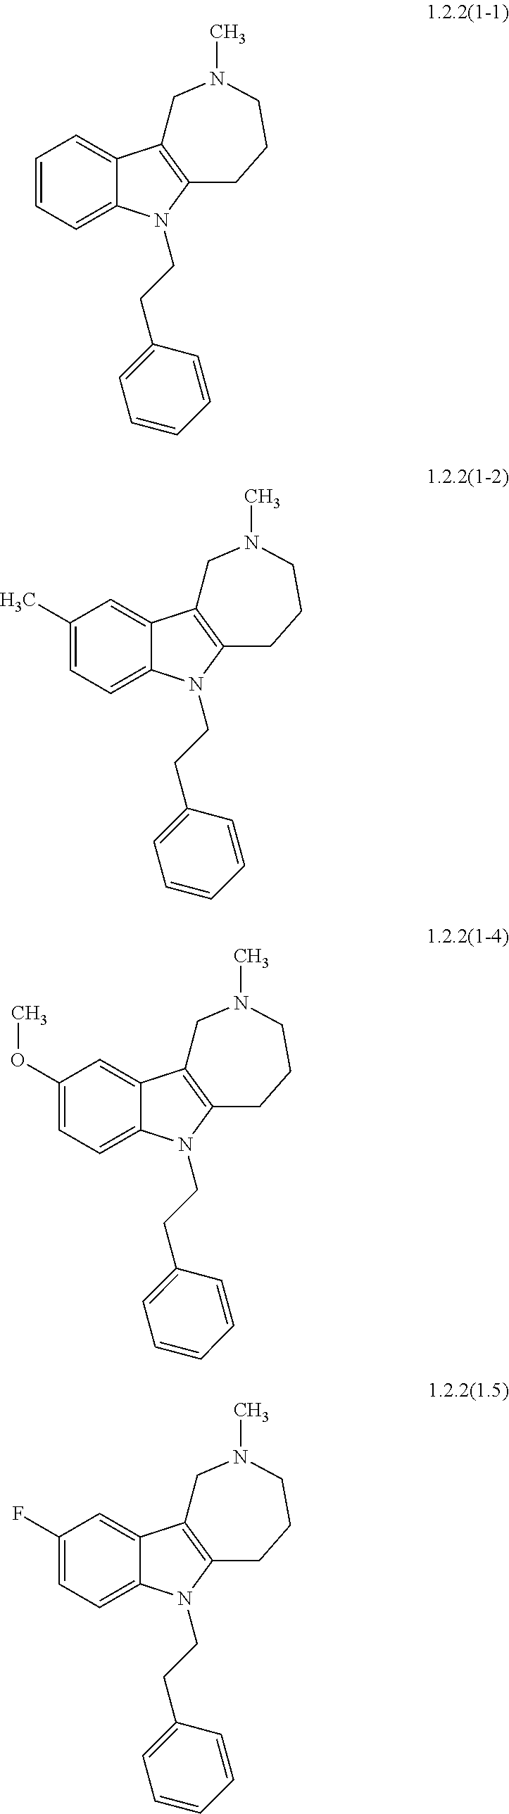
C1=CC=C2C(=C1)C1=C(CCCN(C)C1)N2CCC1=CC=CC=C1.C1(C)=CC=C2C(=C1)C1=C(CCCN(C)C1)N2CCC1=CC=CC=C1.C1(OC)=CC=C2C(=C1)C1=C(CCCN(C)C1)N2CCC1=CC=CC=C1.C1(F)=CC=C2C(=C1)C1=C(CCCN(C)C1)N2CCC1=CC=CC=C1
